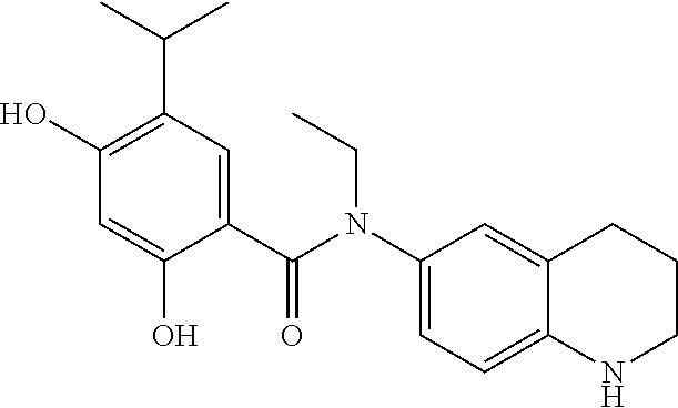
C1(O)=C(C(C)C)C=C(C(N(C2=CC=C3C(=C2)CCCN3)CC)=O)C(O)=C1
